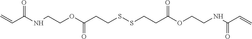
O=C(NCCOC(CCSSCCC(OCCNC(C=C)=O)=O)=O)C=C
